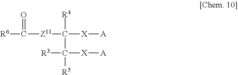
[R4]C(C([R5])([X][A])[R3])([X][A])[Z11]C([R6])=O
